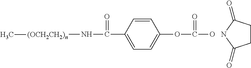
C1CC(=O)NC1=O.OC(OC1=CC=C(C(N[(OCH2CH2)n]C)=O)C=C1)=O
